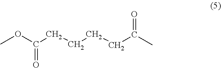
COC(CCCCC(C)=O)=O
